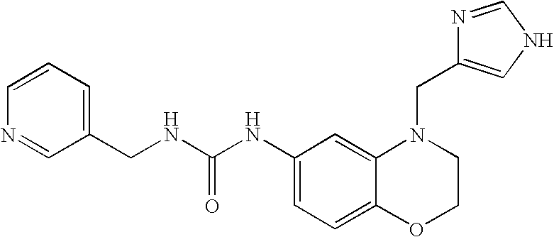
C1(NC(NCC2=CC=CN=C2)=O)=CC=C2C(=C1)N(CC1=CNC=N1)CCO2
